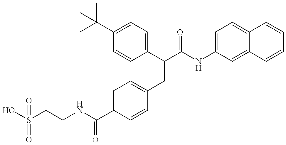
OS(CCNC(C1=CC=C(CC(C(NC2=CC=C3C(=C2)C=CC=C3)=O)C2=CC=C(C(C)(C)C)C=C2)C=C1)=O)(=O)=O
